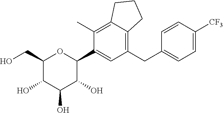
C1(CO)C(O)C(O)C(O)C(C2=CC(CC3=CC=C([CF3])C=C3)=C3C(=C2C)CCC3)O1
